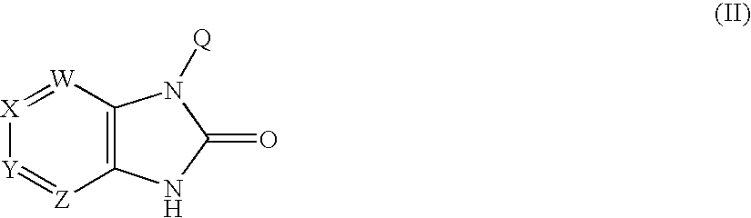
C12=C([W]=[X][Y]=[Z]1)N([Q])C(=O)N2
